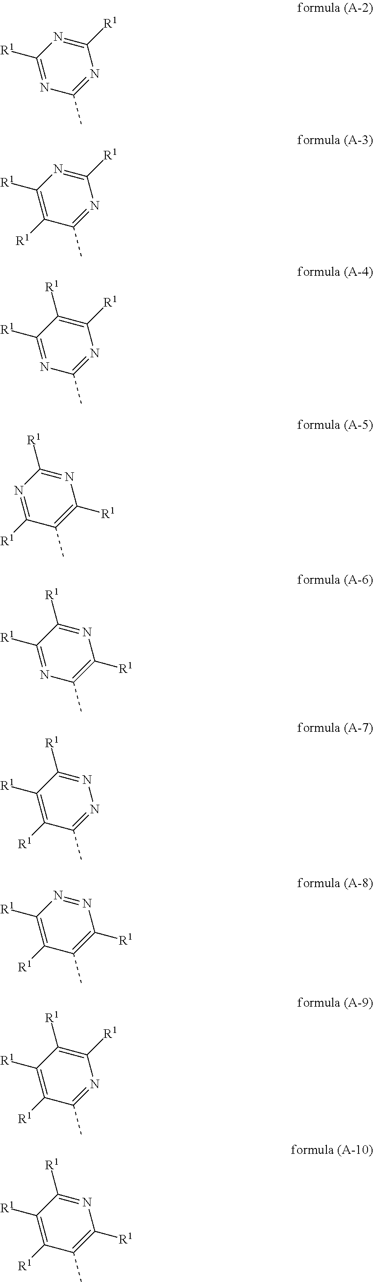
C1([R1])=NC(C)=NC([R1])=N1.C1([R1])=C([R1])C(C)=NC([R1])=N1.C1([R1])=NC(C)=NC([R1])=C1[R1].N1=C([R1])C(C)=C([R1])N=C1[R1].C1([R1])=NC(C)=C([R1])N=C1[R1].C1([R1])=C([R1])C(C)=NN=C1[R1].C1([R1])=C([R1])C(C)=C([R1])N=N1.C1([R1])=C([R1])C(C)=NC([R1])=C1[R1].C1([R1])=C([R1])C(C)=C([R1])N=C1[R1]
